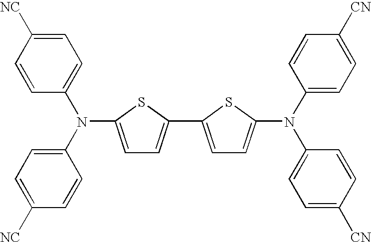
C1=C(N(C2=CC=C([NC])C=C2)C2=CC=C([NC])C=C2)SC(C2=CC=C(N(C3=CC=C([CN])C=C3)C3=CC=C([CN])C=C3)S2)=C1
